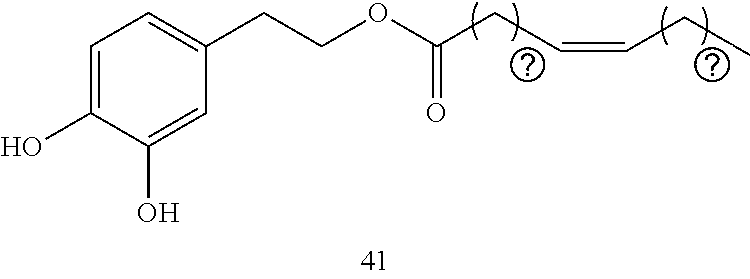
C1=C(O)C(O)=CC(CCOC(=O)CC=CCC)=C1
